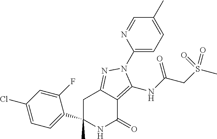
C1C(C)(C2=CC=C(Cl)C=C2F)NC(=O)C2=C(NC(CS(C)(=O)=O)=O)N(C3=CC=C(C)C=N3)N=C12
